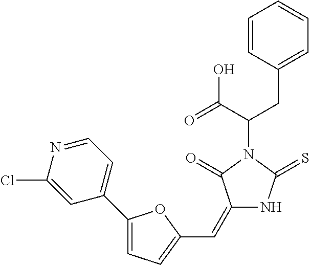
C1=CC(CC(C(=O)O)N2C(=O)C(=CC3=CC=C(C4=CC=NC(Cl)=C4)O3)NC2=S)=CC=C1
